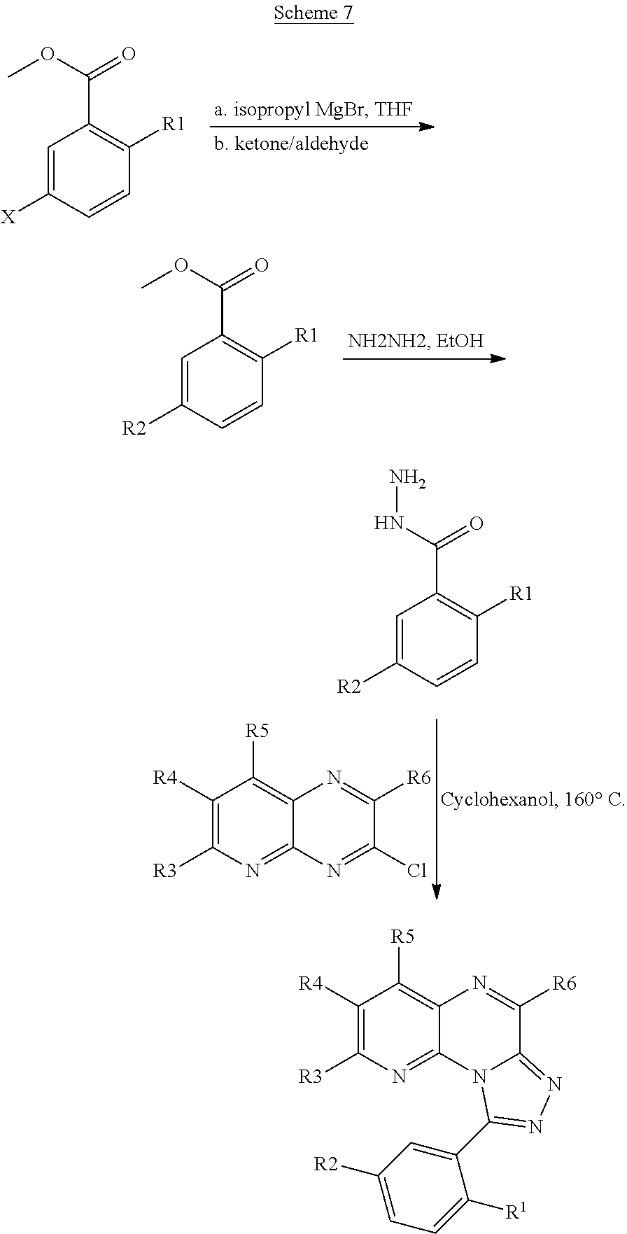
C1=C([X])C=CC([R1])=C1C(OC)=O.C1=C([R2])C=CC([R1])=C1C(OC)=O.C1([R4])=C([R3])N=C2C(=C1[R5])N=C([R6])C(Cl)=N2.C1=C([R2])C=CC([R1])=C1C(NN)=O.C1([R4])=C([R3])N=C2C(=C1[R5])N=C([R6])C1=NN=C(C3=CC([R2])=CC=C3[R1])N21
